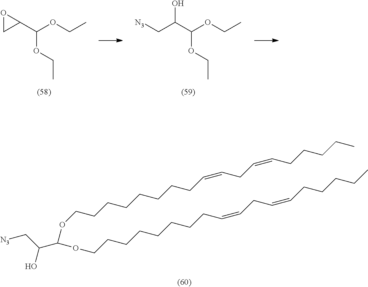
O(C(OCCCCCCCCC=CCC=CCCCCC)C(C[N3])O)CCCCCCCCC=CCC=CCCCCC.C(OCC)(C1OC1)OCC.C(OCC)(C(C[N3])O)OCC
